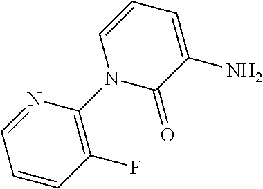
C1=CC(F)=C(N2C(=O)C(N)=CC=C2)N=C1
